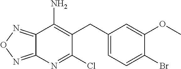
C1(CC2=C(N)C3=NON=C3N=C2Cl)=CC=C(Br)C(OC)=C1
